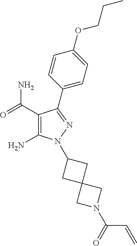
C1(C(=O)N)=C(N)N(C2CC3(C2)CN(C(=O)C=C)C3)N=C1C1=CC=C(OCCC)C=C1
